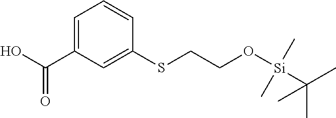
C1=C(C(=O)O)C=C(SCCO[Si](C(C)(C)C)(C)C)C=C1
